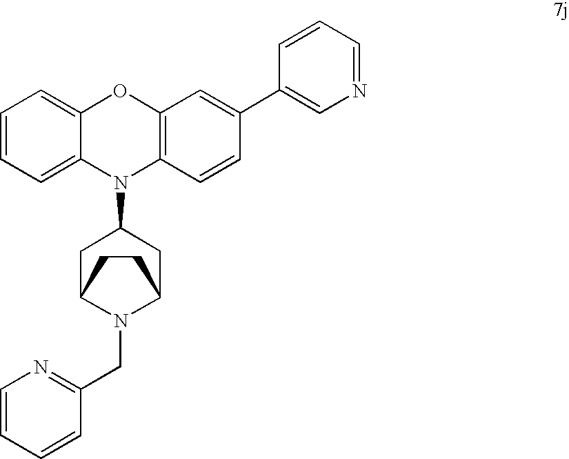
C1=CC=C2C(=C1)OC1=C(N2C2CC3N(CC4=NC=CC=C4)C(C2)CC3)C=CC(C2=CN=CC=C2)=C1
